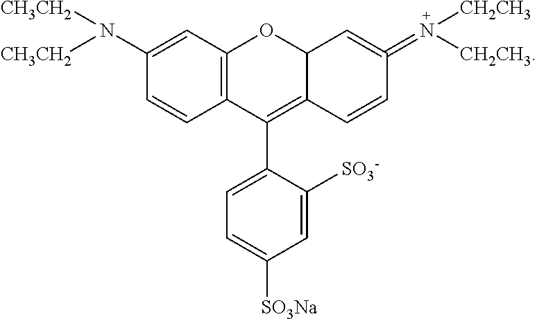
C1(N([CH3CH2])[CH3CH2])=CC2=C(C=C1)C(C1=CC=C([SO3Na])C=C1[SO3-])=C1C(O2)C=C(=N([CH2CH3])[CH2CH3])C=C1
